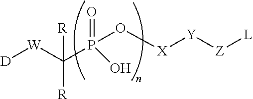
[D][W]C(P(O[X][Y][Z][L])(=O)O)([R])[R]
